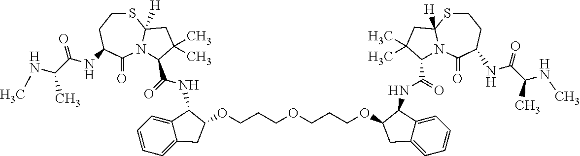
O(CCCOCCCOC1C(NC(=O)C2N3C([H])(SCCC(NC(C(NC)C)=O)C3=O)CC2(C)C)C2=CC=CC=C2C1)C1CC2=CC=CC=C2C1NC(=O)C1N2C(=O)C(NC(=O)C(C)NC)CCSC2([H])CC1(C)C
